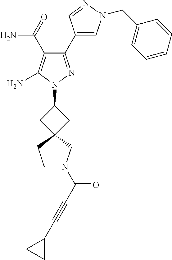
N1=CC(C2=NN(C3CC4(C3)CCN(C(C#CC3CC3)=O)C4)C(N)=C2C(=O)N)=CN1CC1=CC=CC=C1
